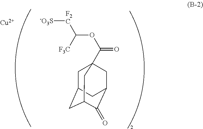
C1C2CC3C(=O)C(CC1(C(OC([F3C])[F2C][-O3S])=O)C3)C2.[Cu]
